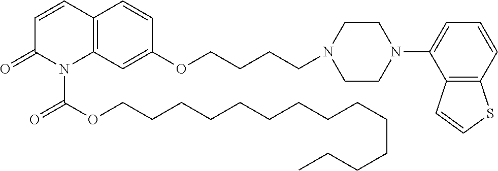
C1=CC2=C(N(C(OCCCCCCCCCCCCCC)=O)C1=O)C=C(OCCCCN1CCN(C3=CC=CC4=C3C=CS4)CC1)C=C2
